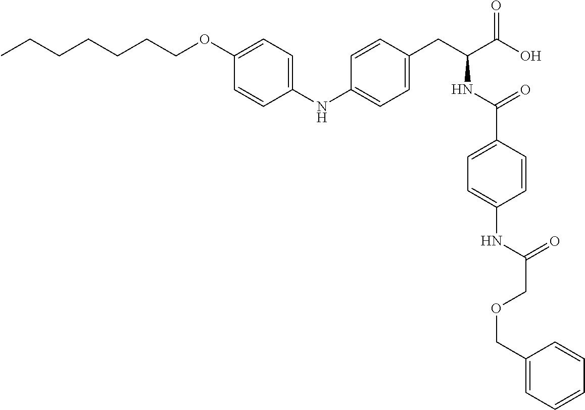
C1(NC2=CC=C(CC(C(O)=O)NC(C3=CC=C(NC(COCC4=CC=CC=C4)=O)C=C3)=O)C=C2)=CC=C(OCCCCCCC)C=C1
